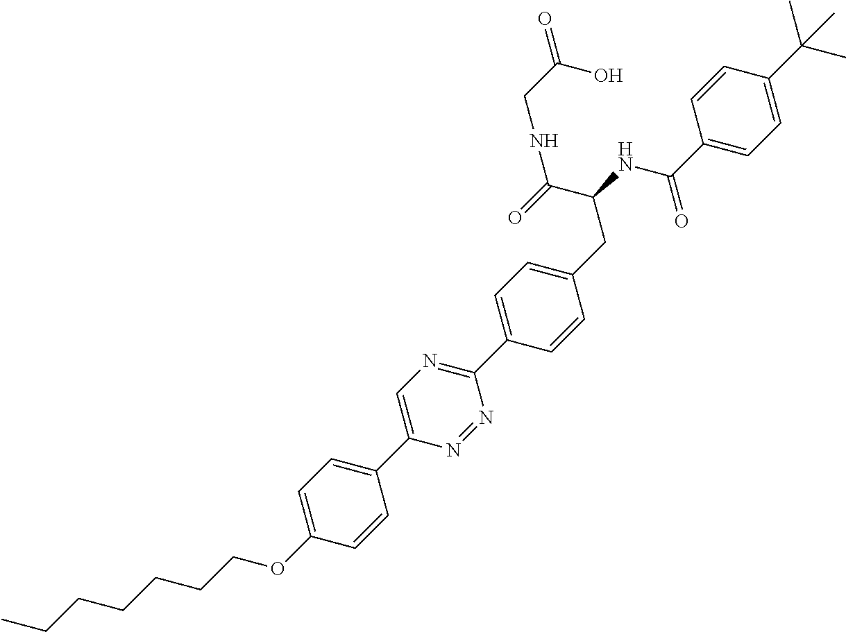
CCCCCCCOC1=CC=C(C2=CN=C(C3=CC=C(CC(C(NCC(O)=O)=O)NC(=O)C4=CC=C(C(C)(C)C)C=C4)C=C3)N=N2)C=C1
